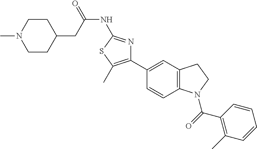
C1(C2=CC3=C(C=C2)N(C(=O)C2=C(C)C=CC=C2)CC3)=C(C)SC(NC(=O)CC2CCN(C)CC2)=N1
